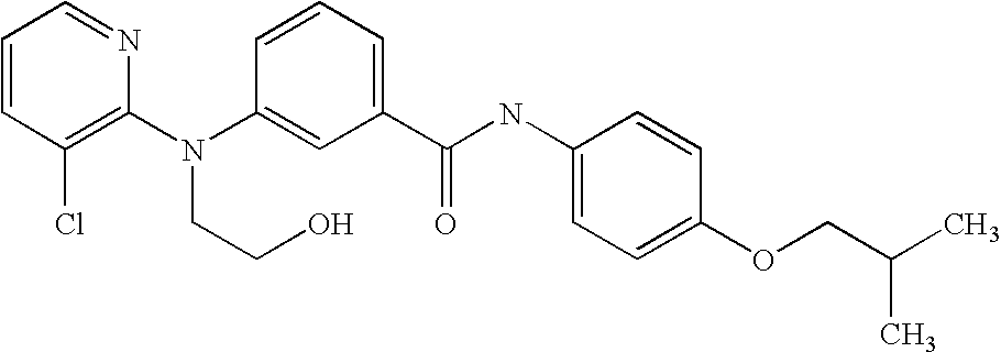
C1=CC(Cl)=C(N(C2=CC(C(NC3=CC=C(OCC(C)C)C=C3)=O)=CC=C2)CCO)N=C1
